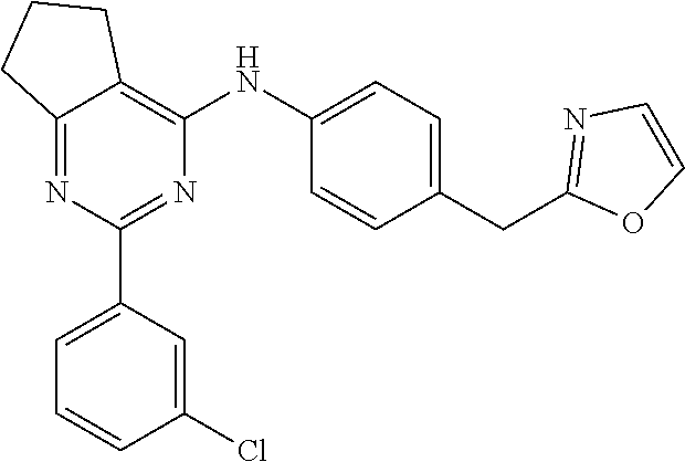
C1(NC2=C3C(=NC(C4=CC=CC(Cl)=C4)=N2)CCC3)=CC=C(CC2=NC=CO2)C=C1
